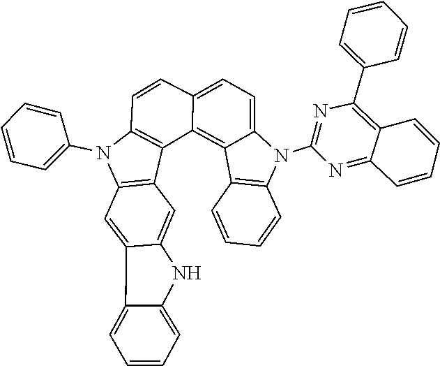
C1=C2C(=CC=C1)C1=CC3=C(C4=C(C=CC5=CC=C6C(=C45)C4=C(C=CC=C4)N6C4=NC(C5=CC=CC=C5)=C5C(=N4)C=CC=C5)N3C3=CC=CC=C3)C=C1N2
